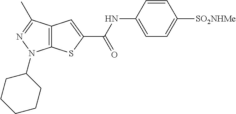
C12=C(C(C)=NN1C1CCCCC1)C=C(C(NC1=CC=C([SO2NHMe])C=C1)=O)S2
